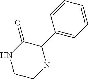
C1(C2=CC=CC=C2)C(=O)NCCN1
